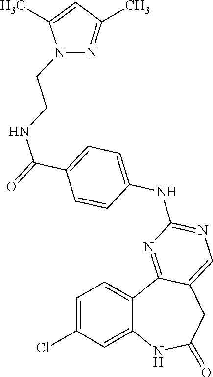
C1=C(Cl)C=C2C(=C1)C1=NC(NC3=CC=C(C(=O)NCCN4N=C(C)C=C4C)C=C3)=NC=C1CC(=O)N2
